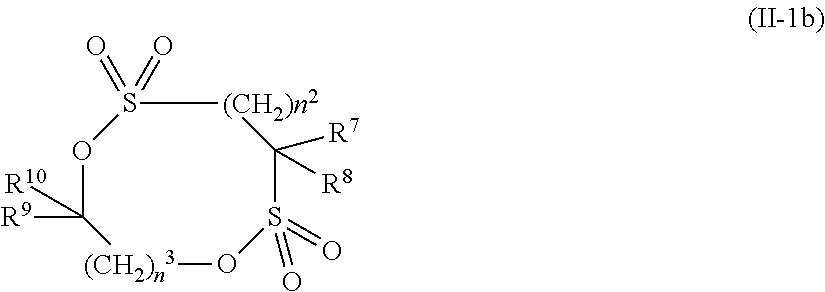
[(CH2)n2]1S(=O)(=O)OC([R10])([R9])[(CH2)n3]OS(=O)(=O)C1([R7])[R8]
